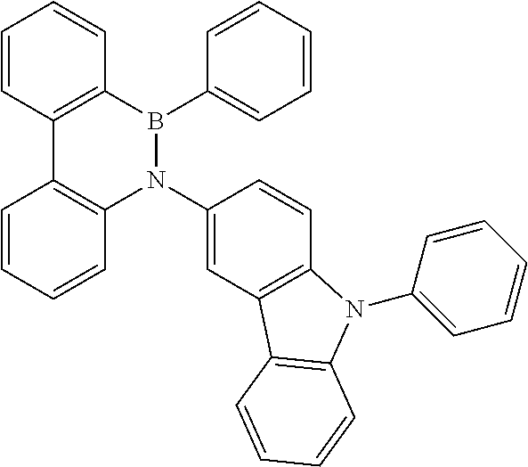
C12=C(B(C3=CC=CC=C3)N(C3=CC4=C(C=C3)N(C3=CC=CC=C3)C3=C4C=CC=C3)C3=C1C=CC=C3)C=CC=C2
